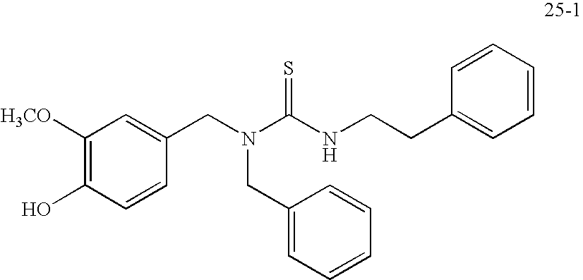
C(N(C(NCCC1=CC=CC=C1)=S)CC1=CC=CC=C1)C1=CC([H3CO])=C(O)C=C1
